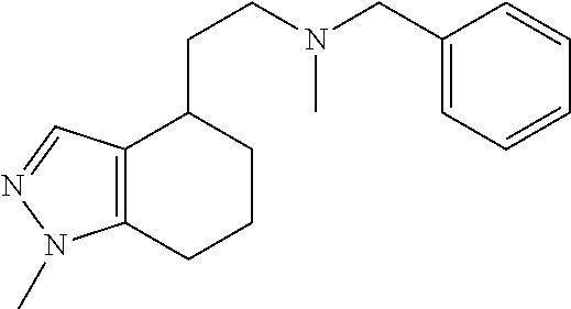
C12=C(CCCC1CCN(C)CC1=CC=CC=C1)N(C)N=C2
